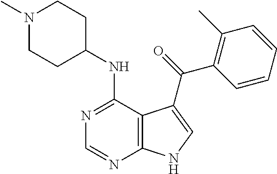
N1(C)CCC(NC2=NC=NC3=C2C(C(=O)C2=C(C)C=CC=C2)=CN3)CC1
